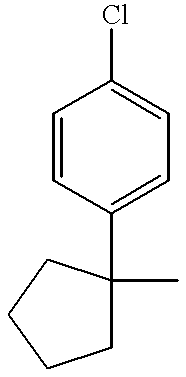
C1=CC(C2(C)CCCC2)=CC=C1Cl
